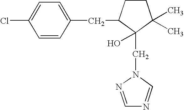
ClC1=CC=C(CC2C(CN3N=CN=C3)(O)C(C)(C)CC2)C=C1
